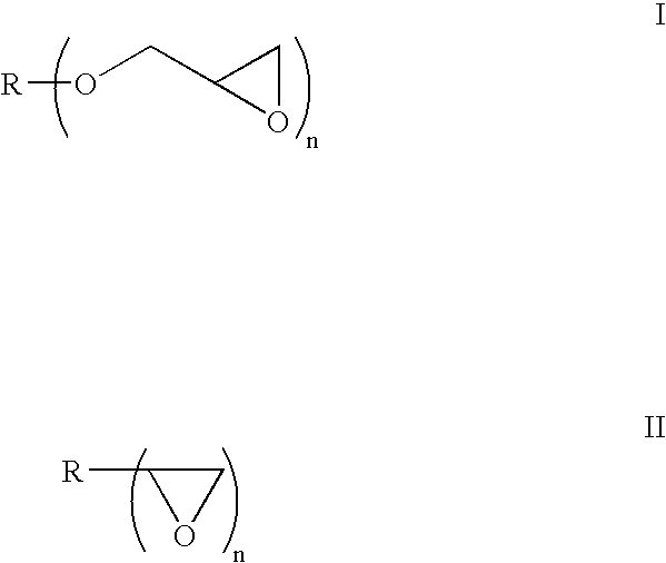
[R]OCC1OC1.[R]C1OC1
